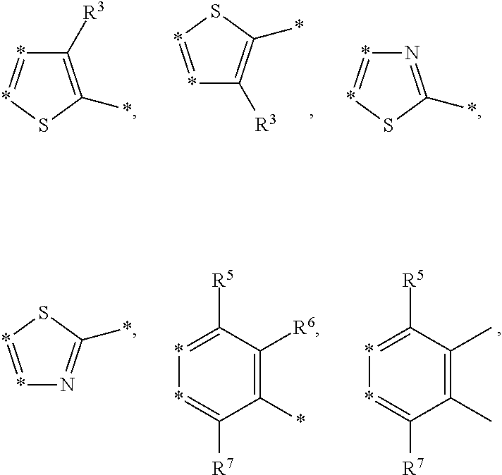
C1([R3])=C(*)S*=*1.C1([R3])=C(*)S*=*1.N1=C(*)S*=*1.N1=C(*)S*=*1.*1=C([R5])C(C)=C(C)C([R7])=*1.*1=C([R5])C([R6])=C(*)C([R7])=*1
